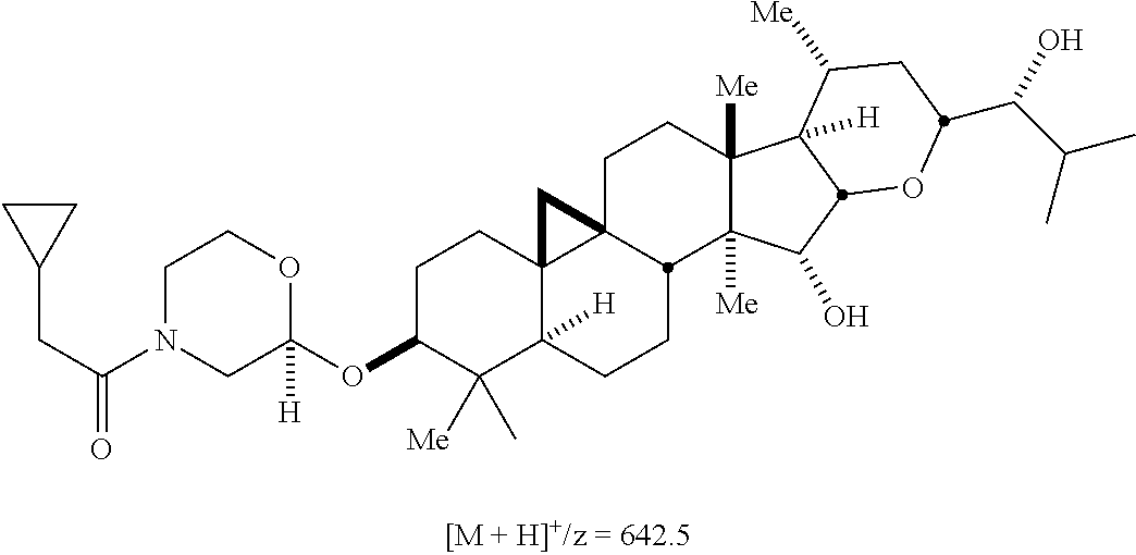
C1C(OC2([H])OCCN(C(CC3CC3)=O)C2)C([Me])(C)C2([H])C3(C1)C1(CCC4([Me])C([Me])(C(O)C5C4([H])C([Me])CC(C(C(C)C)O)O5)C1CC2)C3
